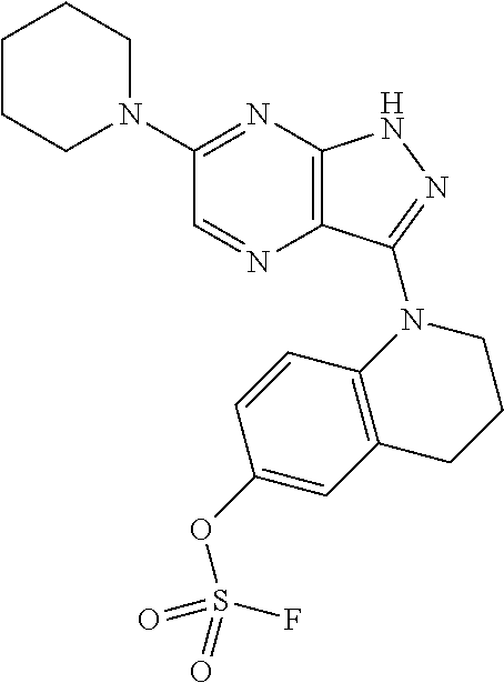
C12=C(C(N3C4=C(CCC3)C=C(OS(F)(=O)=O)C=C4)=NN1)N=CC(N1CCCCC1)=N2
